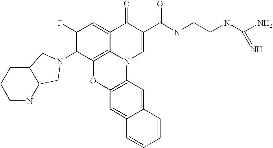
C1(F)=C(N2CC3C(CCCN3)C2)C2=C3C(=C1)C(=O)C(C(NCCNC(N)=N)=O)=CN3C1=C(O2)C=C2C(=C1)C=CC=C2
